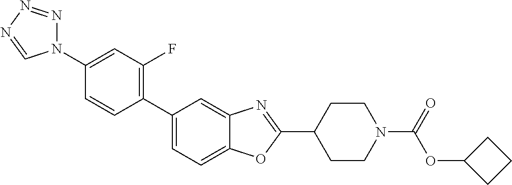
C1(N2N=NN=C2)=CC(F)=C(C2=CC=C3C(=C2)N=C(C2CCN(C(=O)OC4CCC4)CC2)O3)C=C1
